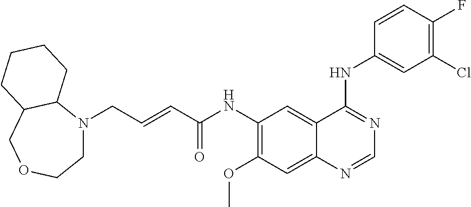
C(C=CC(NC1=C(OC)C=C2C(=C1)C(NC1=CC(Cl)=C(F)C=C1)=NC=N2)=O)N1CCOCC2C1CCCC2
